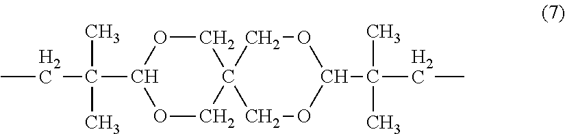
O1CC2(COC1C(CC)(C)C)COC(C(CC)(C)C)OC2
